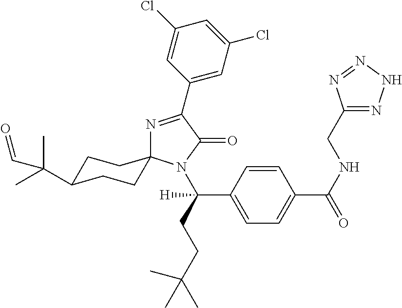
N1=C(C2=CC(Cl)=CC(Cl)=C2)C(=O)N(C(CCC(C)(C)C)(C2=CC=C(C(NCC3=NNN=N3)=O)C=C2)[H])C12CCC(C(C)(C)C=O)CC2
